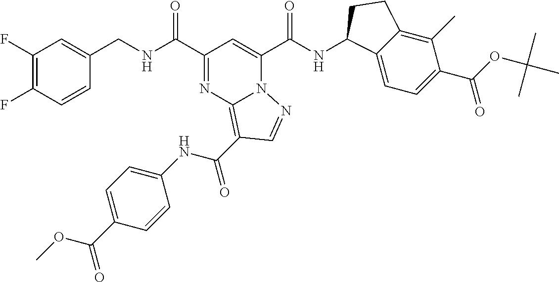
C1(F)=C(F)C=CC(CNC(=O)C2=NC3=C(C(=O)NC4=CC=C(C(OC)=O)C=C4)C=NN3C(C(NC3C4=CC=C(C(OC(C)(C)C)=O)C(C)=C4CC3)=O)=C2)=C1
